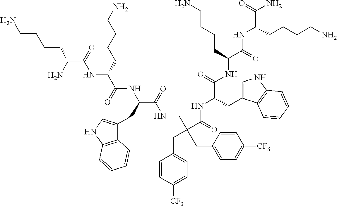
C(C(=O)NCC(CC1=CC=C([CF3])C=C1)(C(=O)NC(C(=O)NC(C(=O)NC(C(=O)N)CCCCN)CCCCN)CC1=CNC2=C1C=CC=C2)CC1=CC=C([CF3])C=C1)(NC(C(NC(C(N)CCCCN)=O)CCCCN)=O)CC1=CNC2=C1C=CC=C2
